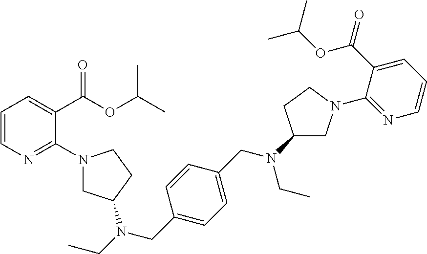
C1=CN=C(N2CC(N(CC3=CC=C(CN(C4CN(C5=NC=CC=C5C(OC(C)C)=O)CC4)CC)C=C3)CC)CC2)C(C(OC(C)C)=O)=C1
